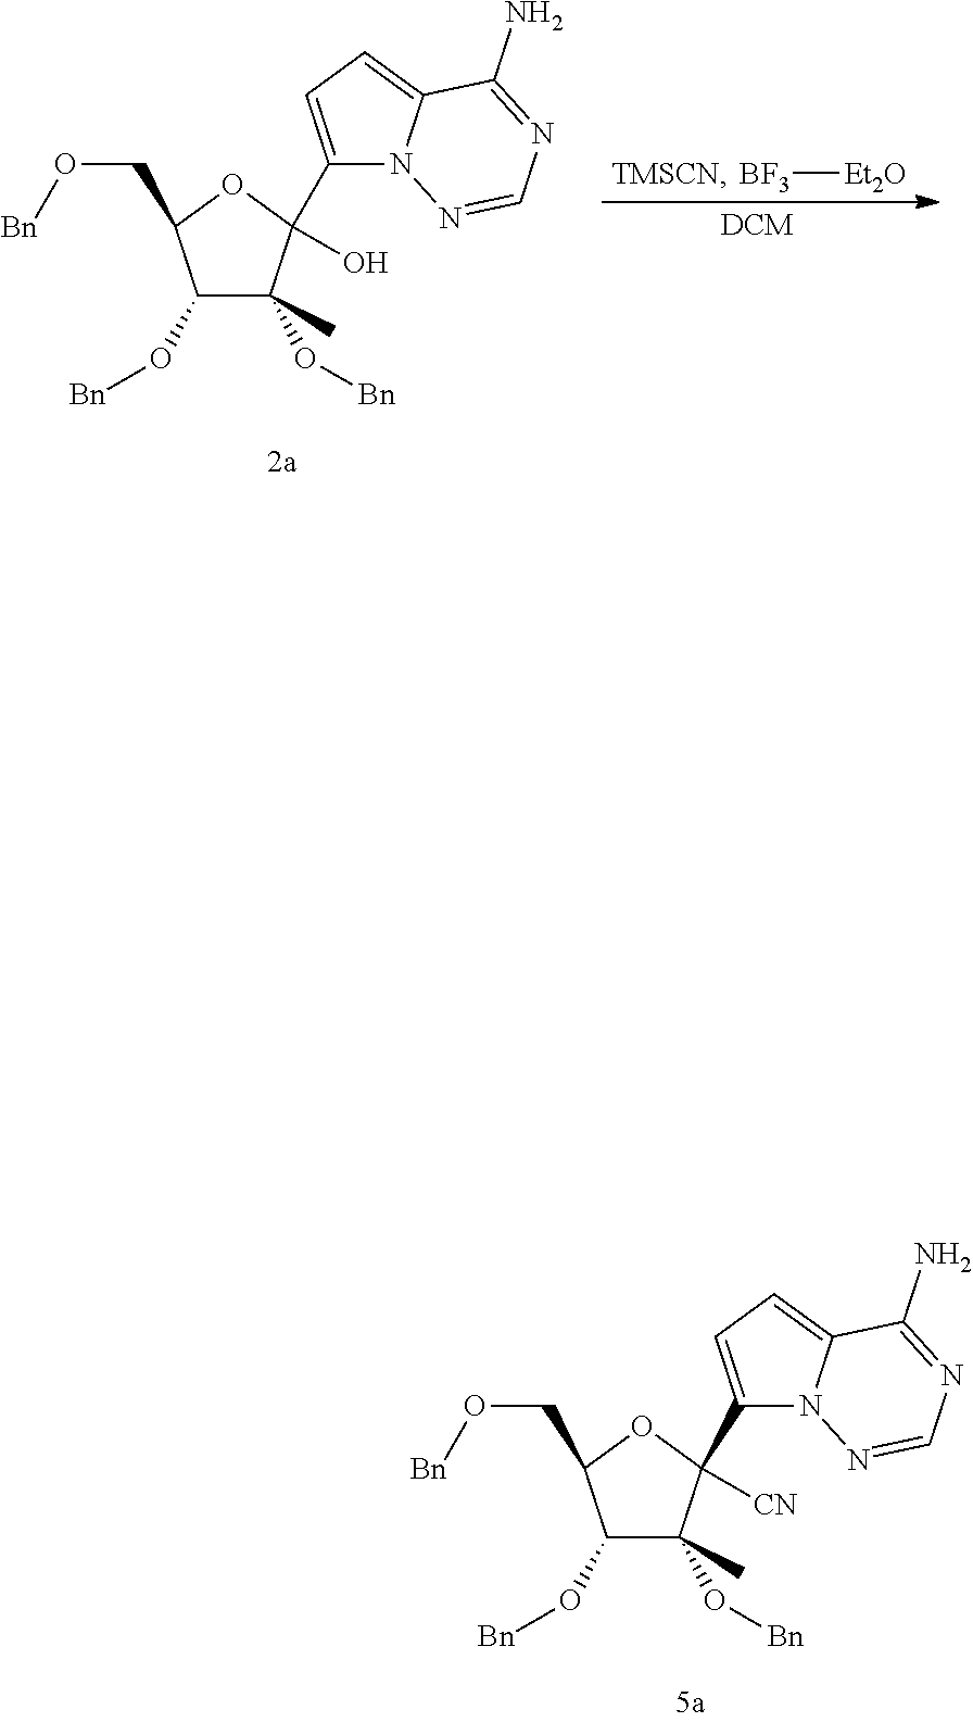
C1(O[Bn])C(C)(O[Bn])C(C2=CC=C3N2N=CN=C3N)([CN])OC1CO[Bn].[DCM].C1(O[Bn])C(C)(O[Bn])C(C2=CC=C3N2N=CN=C3N)(O)OC1CO[Bn].[TMSCN].[BF3][Et2O]
